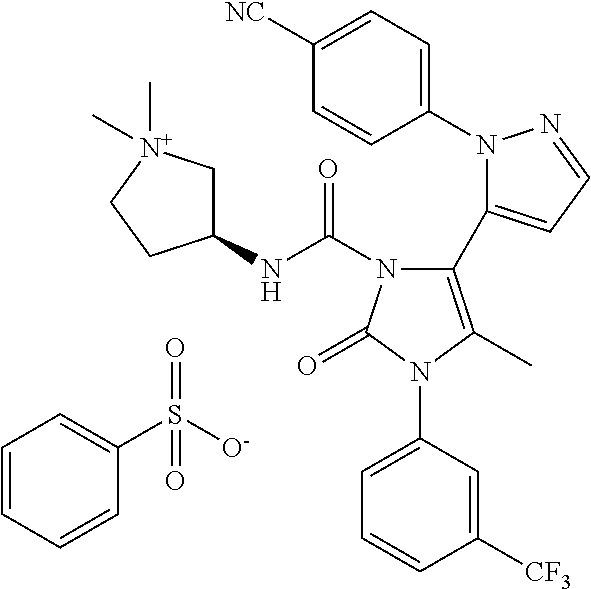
C1(N2N=CC=C2C2=C(C)N(C3=CC=CC([CF3])=C3)C(=O)N2C(NC2C[N+](C)(C)CC2)=O)=CC=C([NC])C=C1.C1=CC=CC(S([O-])(=O)=O)=C1
